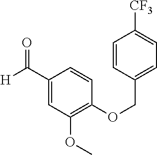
C1(C([H])=O)=CC(OC)=C(OCC2=CC=C([CF3])C=C2)C=C1
